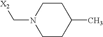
[X2]CN1CCC(C)CC1
